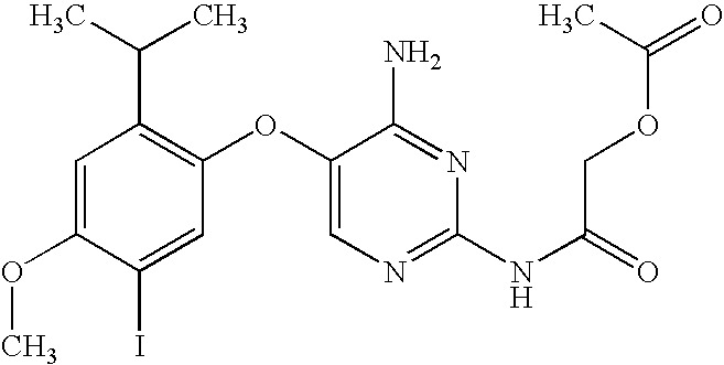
C1=C(OC)C(I)=CC(OC2=CN=C(NC(=O)COC(=O)C)N=C2N)=C1C(C)C
